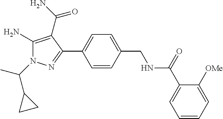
C1=CC(C2=NN(C(C)C3CC3)C(N)=C2C(=O)N)=CC=C1CNC(C1=CC=CC=C1[OMe])=O
